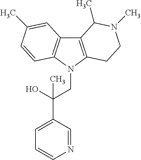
C12=C(N(CC(C3=CC=CN=C3)(O)C)C3=C1C=C(C)C=C3)CCN(C)C2C
